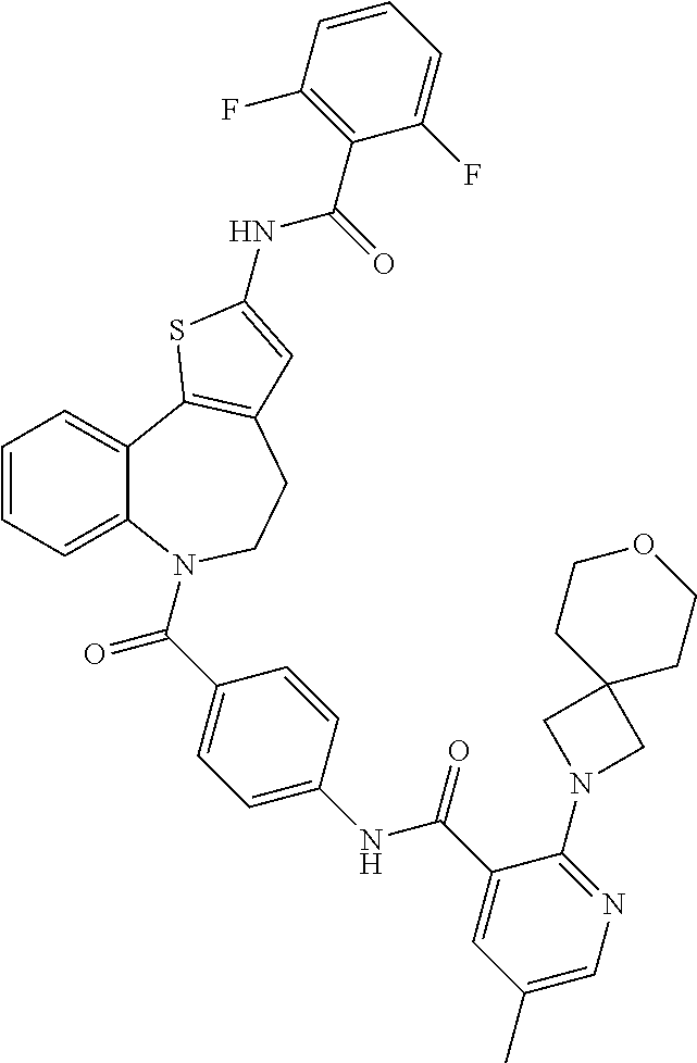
C1=CC=C2C(=C1)C1=C(CCN2C(=O)C2=CC=C(NC(=O)C3=CC(C)=CN=C3N3CC4(C3)CCOCC4)C=C2)C=C(NC(C2=C(F)C=CC=C2F)=O)S1
